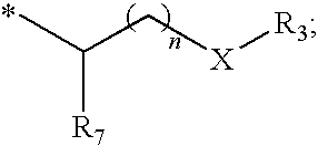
CC(C[X][R3])[R7]
